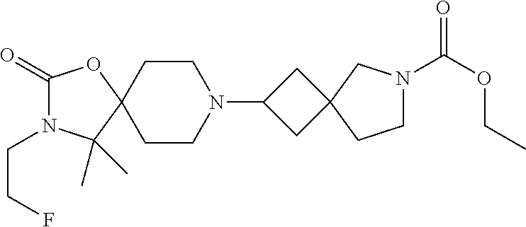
C1(=O)N(CCF)C(C)(C)C2(O1)CCN(C1CC3(C1)CN(C(OCC)=O)CC3)CC2
